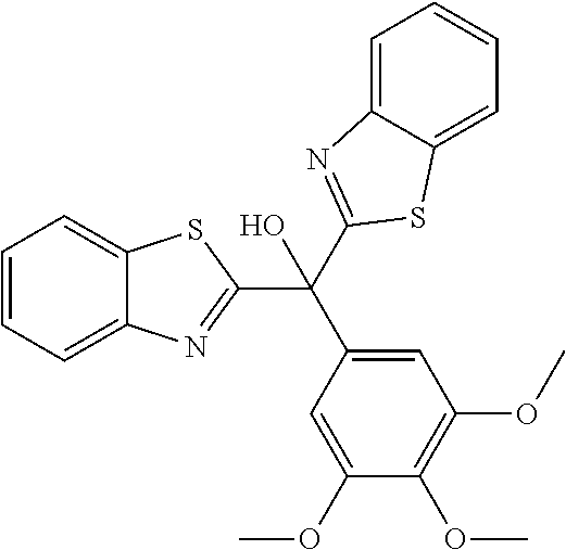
C12=CC=CC=C1SC(C(C1=CC(OC)=C(OC)C(OC)=C1)(O)C1=NC3=CC=CC=C3S1)=N2
